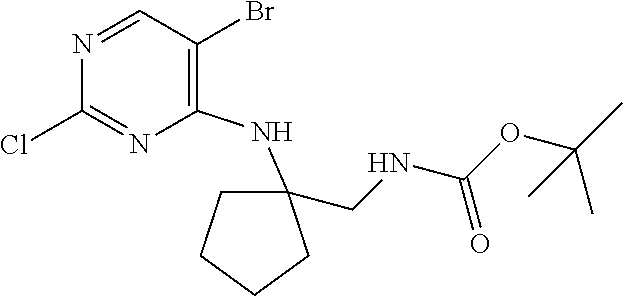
N1=CC(Br)=C(NC2(CNC(OC(C)(C)C)=O)CCCC2)N=C1Cl
